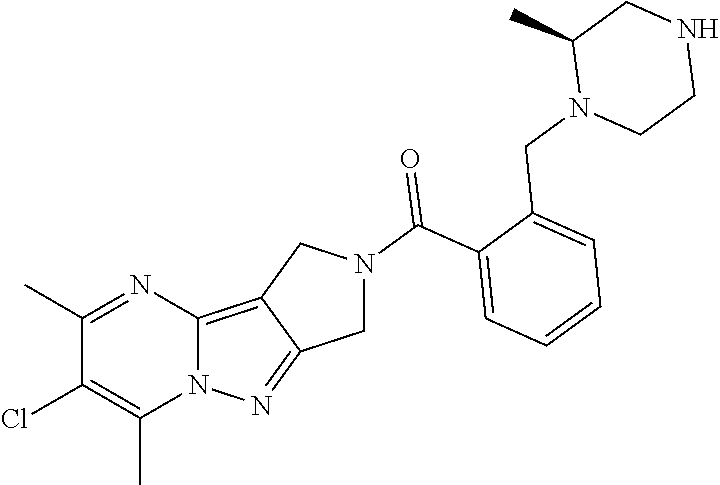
C1(C)=NC2=C3C(=NN2C(C)=C1Cl)CN(C(C1=CC=CC=C1CN1CCNCC1C)=O)C3
